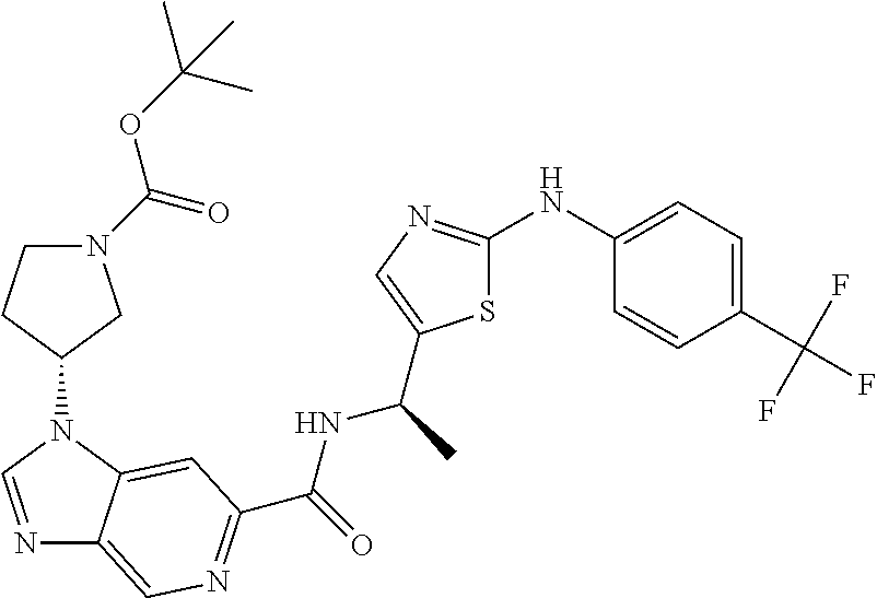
N1=CN(C2CCN(C(OC(C)(C)C)=O)C2)C2=CC(C(=O)NC(C)C3=CN=C(NC4=CC=C(C(F)(F)F)C=C4)S3)=NC=C12
